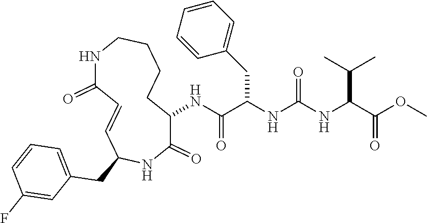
N(C(C(NC(NC(C(OC)=O)C(C)C)=O)CC1=CC=CC=C1)=O)C1C(=O)NC(CC2=CC=CC(F)=C2)C=CC(=O)NCCCC1
